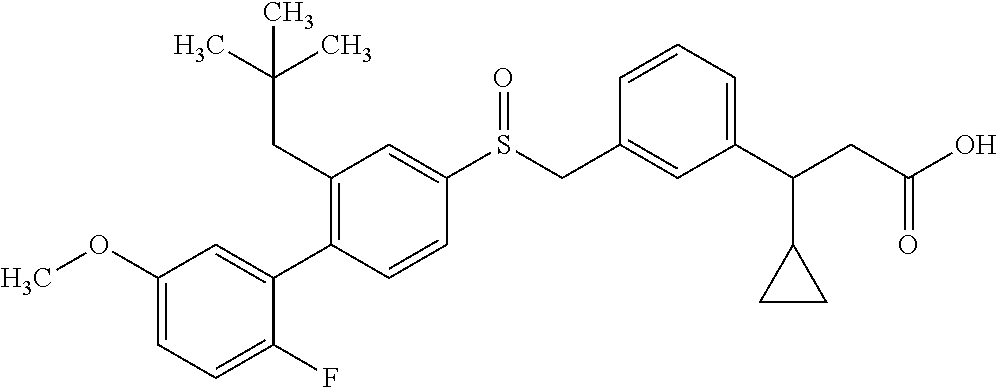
C1(OC)=CC=C(F)C(C2=C(CC(C)(C)C)C=C(S(CC3=CC(C(CC(O)=O)C4CC4)=CC=C3)=O)C=C2)=C1
